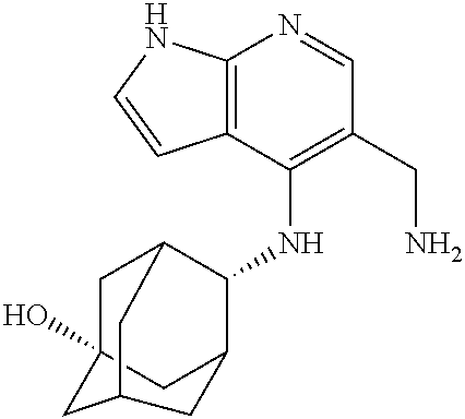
C12=C(C(NC3C4CC5(O)CC3CC(C5)C4)=C(CN)C=N1)C=CN2
